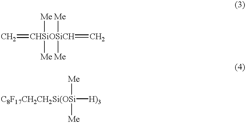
C=[CHSiOSiCH]([Me])([Me])([Me])([Me])=C.[C8F17CH2CH2Si(OSi]([Me])([Me])[H)3]
